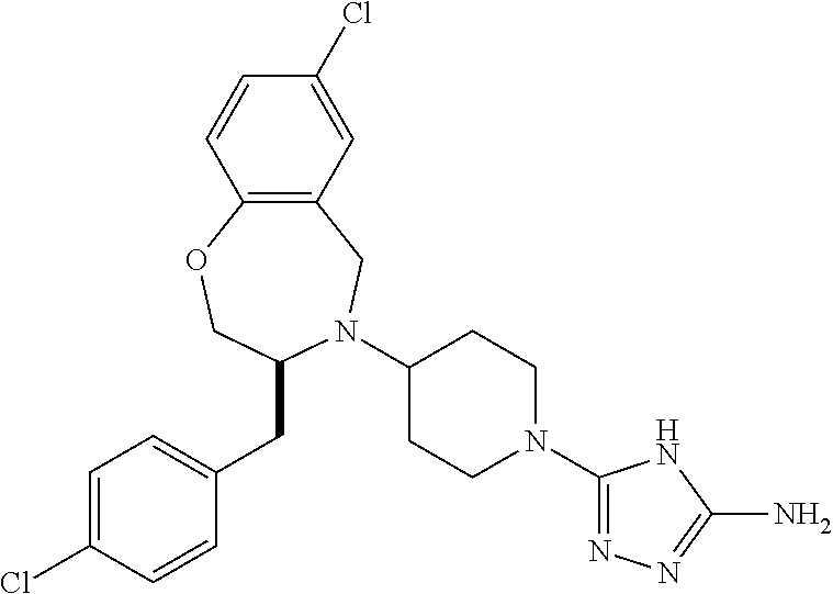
C1=C(Cl)C=CC(CC2N(C3CCN(C4=NN=C(N)N4)CC3)CC3=C(OC2)C=CC(Cl)=C3)=C1
